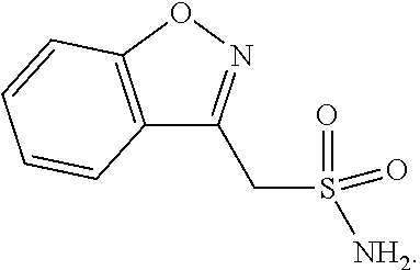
C1(CS(=O)(=O)[NH2])=NOC2=C1C=CC=C2
